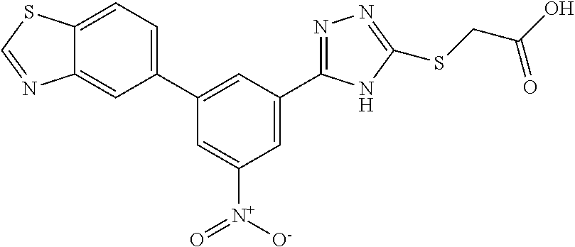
C1=C(C2=NN=C(SCC(O)=O)N2)C=C(C2=CC=C3C(=C2)N=CS3)C=C1[N+]([O-])=O
